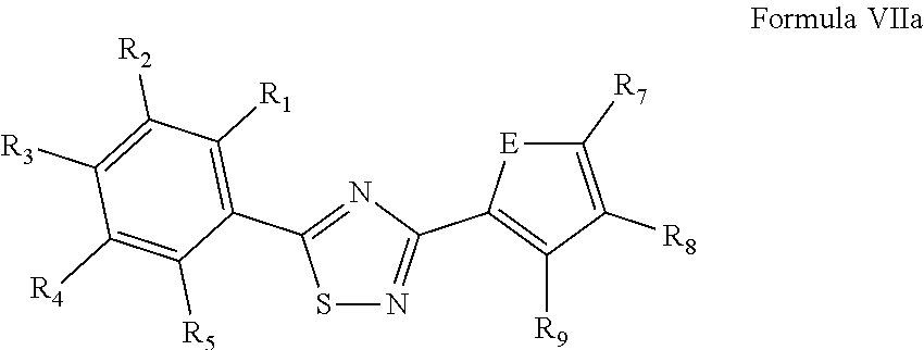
S1N=C(C2=C([R9])C([R8])=C([R7])[E]2)N=C1C1=C([R1])C([R2])=C([R3])C([R4])=C1[R5]
